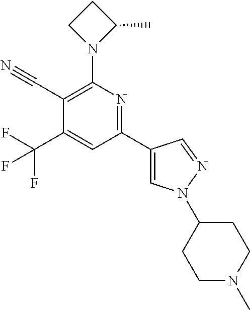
C1(C#N)=C(N2C(C)CC2)N=C(C2=CN(C3CCN(C)CC3)N=C2)C=C1C(F)(F)F
